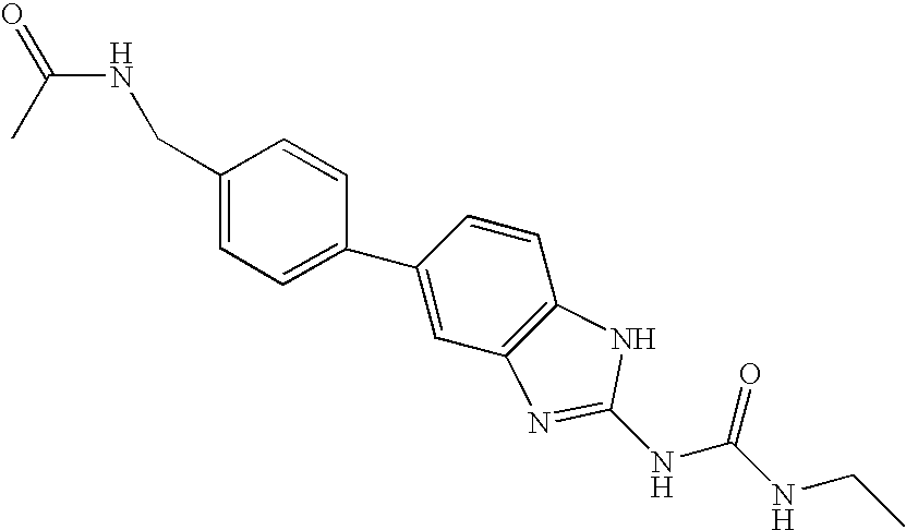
C1(CNC(=O)C)=CC=C(C2=CC3=C(C=C2)NC(NC(NCC)=O)=N3)C=C1
